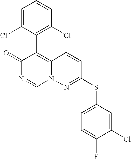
O=C1N=CN2C(=C1C1=C(Cl)C=CC=C1Cl)C=CC(SC1=CC=C(F)C(Cl)=C1)=N2
